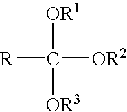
[OR1]C([OR2])([R])[OR3]
